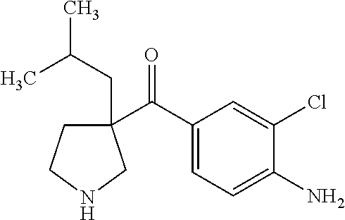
C1(C(C2=CC=C(N)C(Cl)=C2)=O)(CC(C)C)CCNC1
